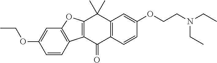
C12=C(C(=O)C3=C(C1(C)C)C=C(OCCN(CC)CC)C=C3)C1=C(O2)C=C(OCC)C=C1
